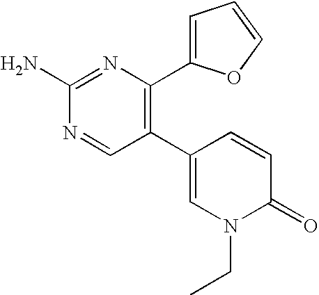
C1(N)=NC(C2=CC=CO2)=C(C2=CN(CC)C(=O)C=C2)C=N1
